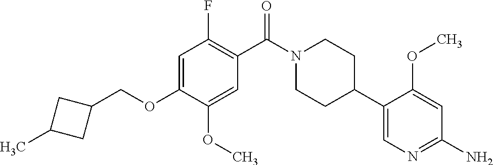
C1=C(OCC2CC(C)C2)C(OC)=CC(C(N2CCC(C3=CN=C(N)C=C3OC)CC2)=O)=C1F
